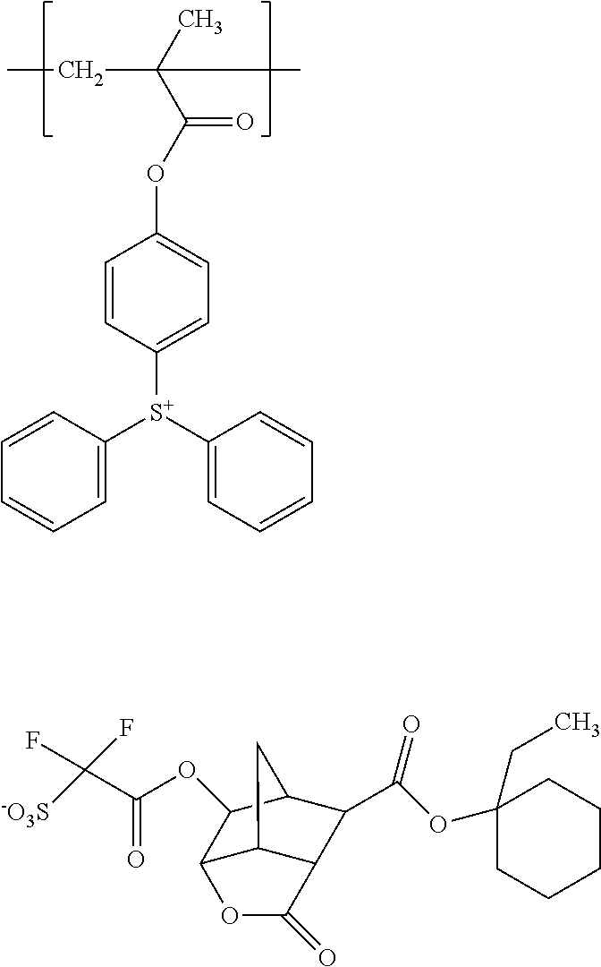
C1=CC([S+](C2=CC=CC=C2)C2=CC=CC=C2)=CC=C1OC(C(C)(C)CC)=O.O(C(C(F)(F)[-O3S])=O)C1C2C3C(C(=O)O2)C(C(OC2(CC)CCCCC2)=O)C1C3
